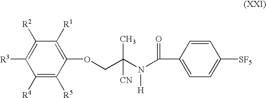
C1([R4])=C([R5])C(OCC(C)([CN])N(C(C2=CC=C([SF5])C=C2)=O)[H])=C([R1])C([R2])=C1[R3]
